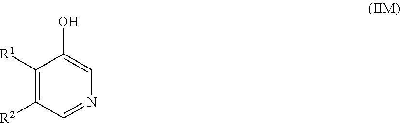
C1([R1])=C([R2])C=NC=C1O
